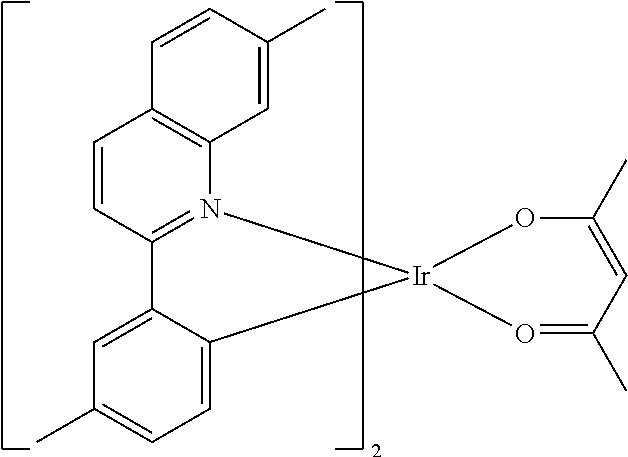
C12=N(C3=C(C=C1)C=CC(C)=C3)[Ir]1(O=C(C)C=C(C)O1)C1=CC=C(C)C=C21
